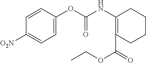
C1=CC(OC(=O)NC2=C(C(=O)OCC)CCCC2)=CC=C1[O2N]
